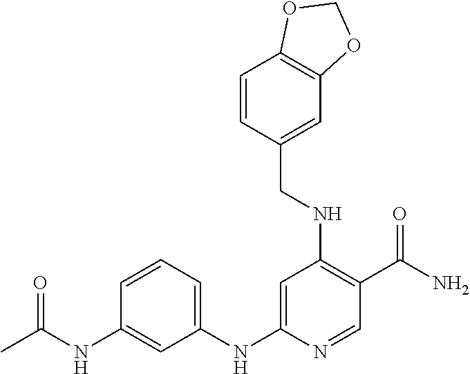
C1(CNC2=C(C(N)=O)C=NC(NC3=CC=CC(NC(=O)C)=C3)=C2)=CC2=C(C=C1)OCO2
